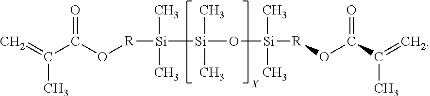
CC(=C)C(O[R][Si](C)(C)[Si](C)(C)O[Si](C)(C)[R]OC(C(=C)C)=O)=O
